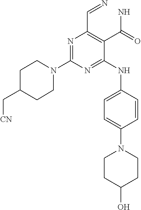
N1=C(NC2=CC=C(N3CCC(O)CC3)C=C2)C(C(N)=O)=C(C=N)N=C1N1CCC(C[CN])CC1
